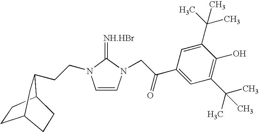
C1=CN(CC(C2=CC(C(C)(C)C)=C(O)C(C(C)(C)C)=C2)=O)C(=[NH.HBr])N1CCC1C2CCC(C1)CC2
